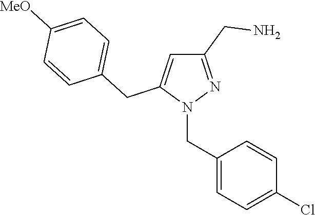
N1(CC2=CC=C(Cl)C=C2)N=C(CN)C=C1CC1=CC=C([MeO])C=C1
